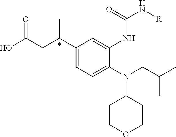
C1(C(CC(O)=O)C)=CC=C(N(CC(C)C)C2CCOCC2)C(NC(N[R])=O)=C1
